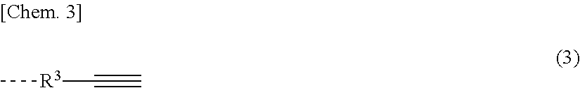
C[R3]C#C
